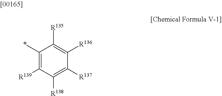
C1(*)=C([R139])C([R138])=C([R137])C([R136])=C1[R135]
